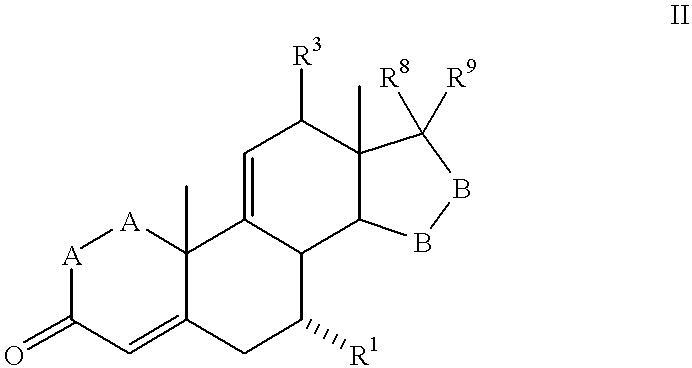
[A]1C(=O)C=C2C(C)([A]1)C1=CC([R3])C3(C)C(C1C([R1])C2)BBC3([R8])[R9]
